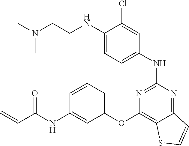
C1=C(NCCN(C)C)C(Cl)=CC(NC2=NC(OC3=CC=CC(NC(C=C)=O)=C3)=C3C(=N2)C=CS3)=C1
